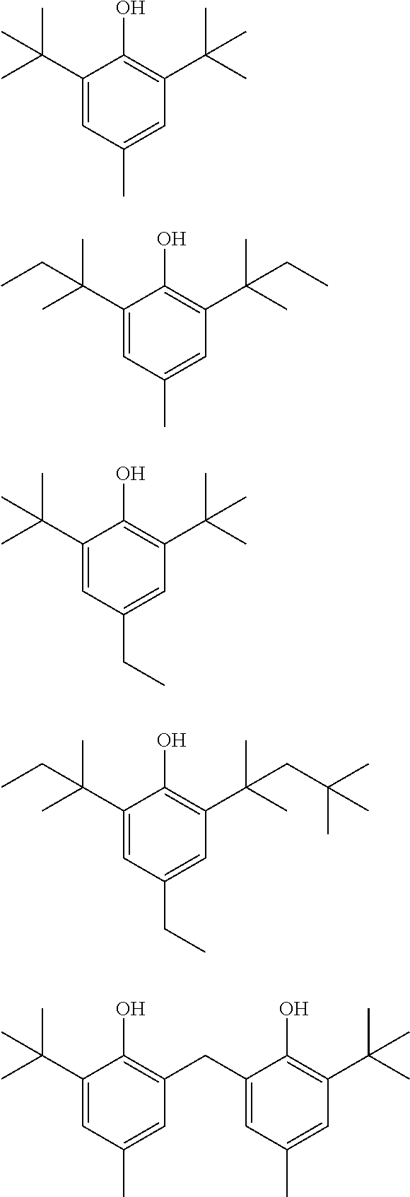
C1(C(C)(C)C)=CC(C)=CC(C(C)(C)C)=C1O.C1(C(C)(C)CC)=CC(C)=CC(C(C)(C)CC)=C1O.C1(C(C)(C)C)=CC(CC)=CC(C(C)(C)C)=C1O.C1(C(C)(C)CC)=CC(CC)=CC(C(C)(C)CC(C)(C)C)=C1O.C1(C(C)(C)C)=CC(C)=CC(CC2=CC(C)=CC(C(C)(C)C)=C2O)=C1O
